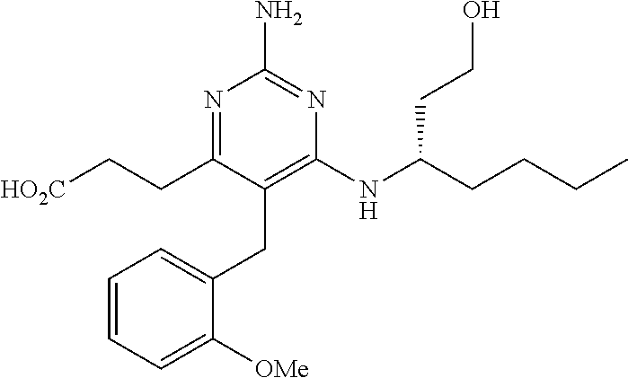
C1(NC(CCCC)CCO)=C(CC2=CC=CC=C2[OMe])C(CC[HO2C])=NC(N)=N1
